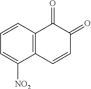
C1=CC2=C(C([NO2])=C1)C=CC(=O)C2=O
